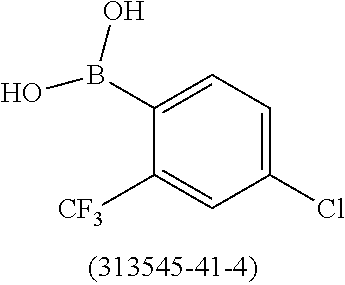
C1(B(O)O)=CC=C(Cl)C=C1[F3C]
